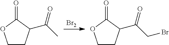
[Br2].C1CC(C(C)=O)C(=O)O1.C1CC(C(CBr)=O)C(=O)O1
